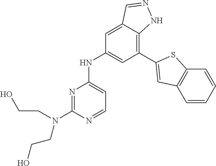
C1=NC(N(CCO)CCO)=NC(NC2=CC(C3=CC4=C(C=CC=C4)S3)=C3C(=C2)C=NN3)=C1
